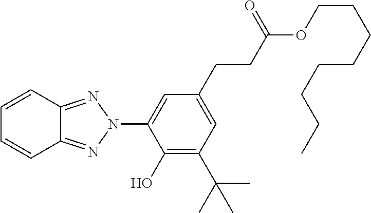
C12=NN(C3=CC(CCC(OCCCCCCCC)=O)=CC(C(C)(C)C)=C3O)N=C1C=CC=C2
